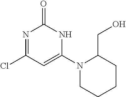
N1=C(Cl)C=C(N2CCCCC2CO)NC1=O
